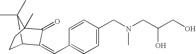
C1=CC(CN(CC(CO)O)C)=CC=C1C=C1C2CCC(C)(C1=O)C2(C)C
